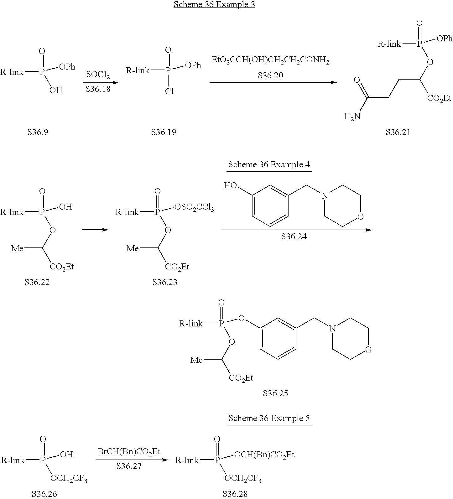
[SOCl2].[R-link]P(=O)(O)[OPh].[R-link]P(=O)(Cl)[OPh].[R-link]P(=O)(OC([CO2Et])CCC(N)=O)[OPh].C1(OP([R-link])(=O)OC([CO2Et])[Me])=CC=CC(CN2CCOCC2)=C1.C1(O)=CC=CC(CN2CCOCC2)=C1.[R-link]P(=O)(OC([CO2Et])[Me])O.[R-link]P(=O)(OC([CO2Et])[Me])[OSO2CCl3].[BrCH(Bn)CO2Et].[R-link]P(=O)([OCH2CF3])O.[R-link]P(=O)([OCH2CF3])[OCH(Bn)CO2Et]
